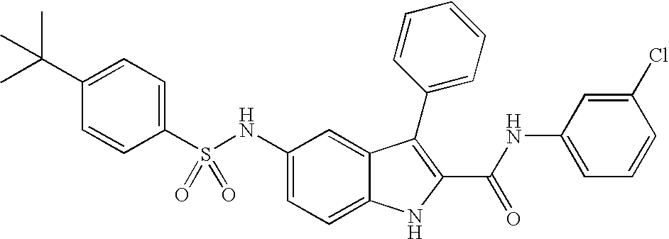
C1(C(C)(C)C)=CC=C(S(NC2=CC=C3C(=C2)C(C2=CC=CC=C2)=C(C(NC2=CC=CC(Cl)=C2)=O)N3)(=O)=O)C=C1
